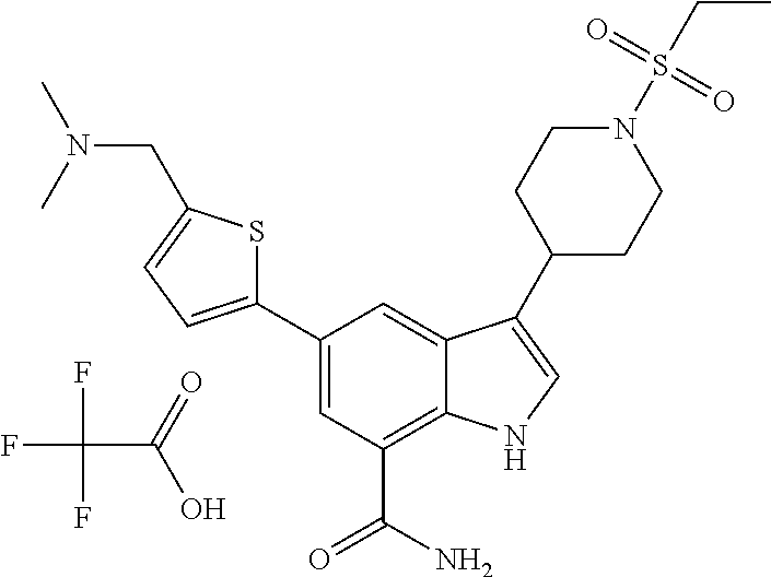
FC(F)(F)C(=O)O.C1=C(C2=CC=C(CN(C)C)S2)C=C2C(=C1C(N)=O)NC=C2C1CCN(S(CC)(=O)=O)CC1
